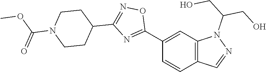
C1(C2=NC(C3CCN(C(OC)=O)CC3)=NO2)=CC2=C(C=C1)C=NN2C(CO)CO
